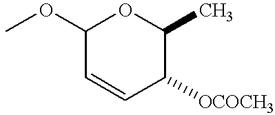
C1(OC)C=CC([OCOCH3])C(C)O1
